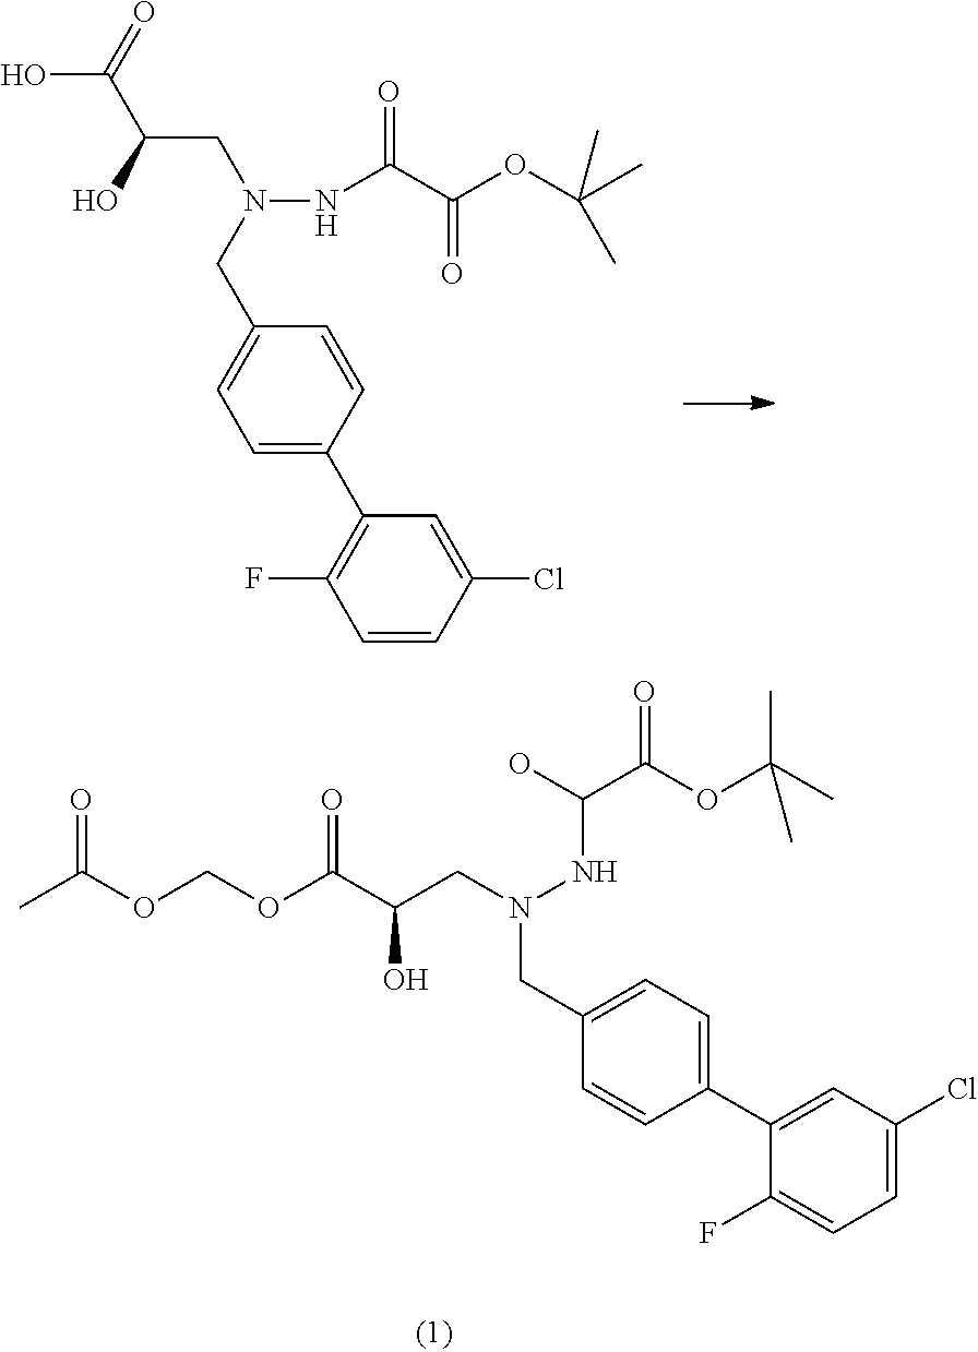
C(OC(C(CN(NC(O)C(=O)OC(C)(C)C)CC1=CC=C(C2=CC(Cl)=CC=C2F)C=C1)O)=O)OC(C)=O.OC(C(CN(NC(=O)C(OC(C)(C)C)=O)CC1=CC=C(C2=C(F)C=CC(Cl)=C2)C=C1)O)=O
